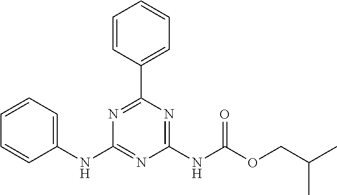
C1(NC2=NC(NC(OCC(C)C)=O)=NC(C3=CC=CC=C3)=N2)=CC=CC=C1
